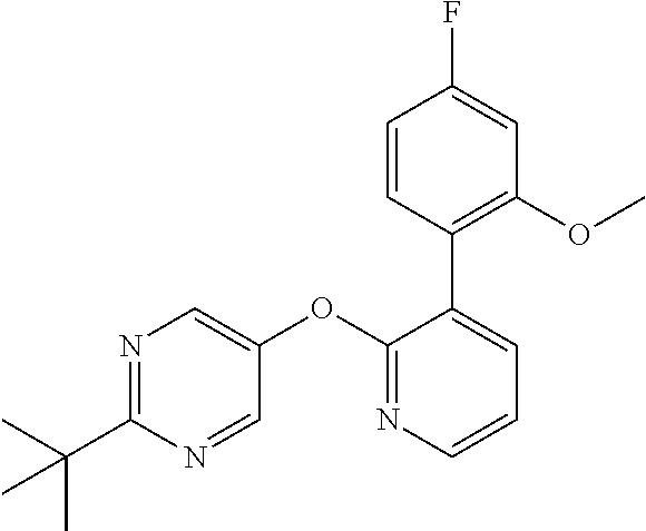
C(C1=NC=C(OC2=NC=CC=C2C2=C(OC)C=C(F)C=C2)C=N1)(C)(C)C
